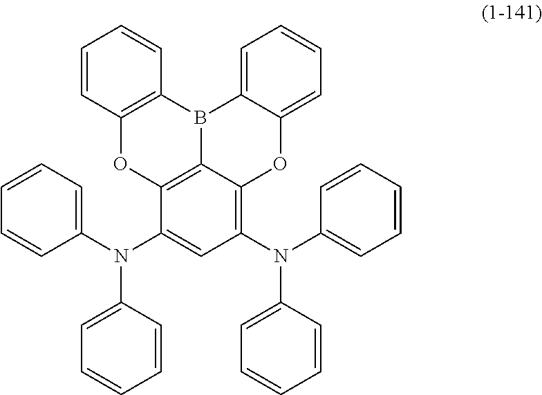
C12=C(B3C4=C(O1)C(N(C1=CC=CC=C1)C1=CC=CC=C1)=CC(N(C1=CC=CC=C1)C1=CC=CC=C1)=C4OC1=CC=CC=C31)C=CC=C2
